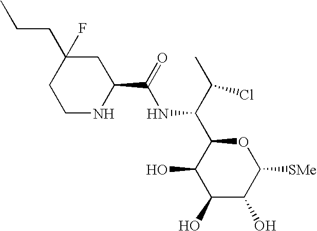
C1(O)C(O)C([SMe])OC(C(C(C)Cl)NC(C2CC(CCC)(F)CCN2)=O)C1O
